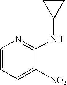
C1=CC=C([NO2])C(NC2CC2)=N1
